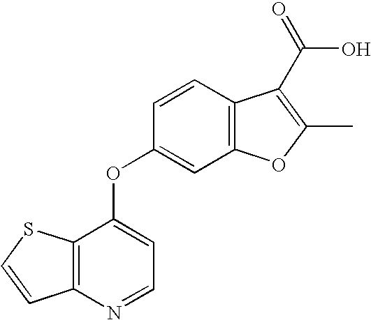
C1=CC2=C(S1)C(OC1=CC3=C(C=C1)C(C(O)=O)=C(C)O3)=CC=N2
